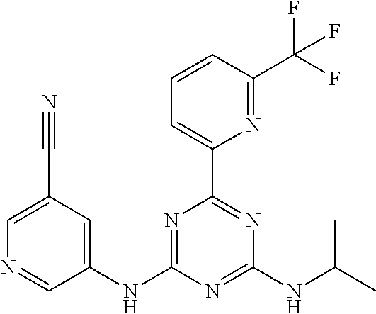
N1=C(NC2=CC(C#N)=CN=C2)N=C(NC(C)C)N=C1C1=CC=CC(C(F)(F)F)=N1
